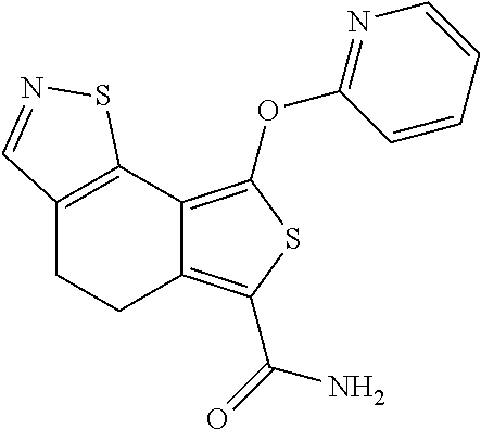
C12=C(C3=C(OC4=NC=CC=C4)SC(C(=O)N)=C3CC1)SN=C2
